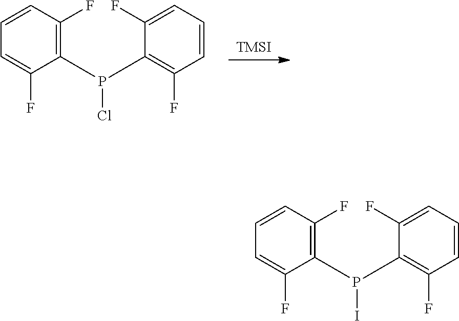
[TMSI].C1(F)=C(P(C2=C(F)C=CC=C2F)Cl)C(F)=CC=C1.C1(F)=C(P(C2=C(F)C=CC=C2F)I)C(F)=CC=C1
